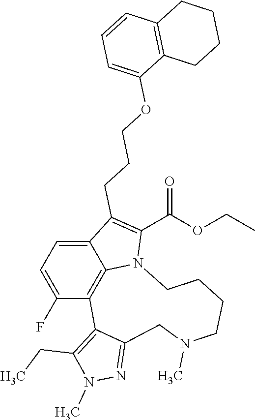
C1=C(F)C2=C3C(=C1)C(CCCOC1=CC=CC4=C1CCCC4)=C(C(OCC)=O)N3CCCCN(C)CC1=NN(C)C(CC)=C21
